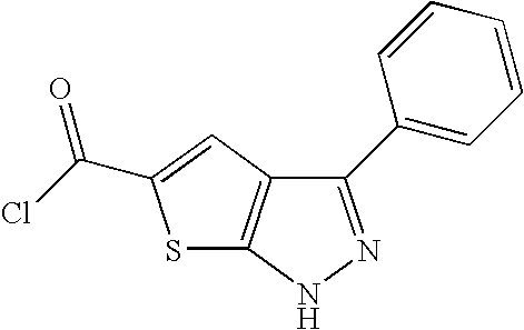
N1N=C(C2=CC=CC=C2)C2=C1SC(C(Cl)=O)=C2
